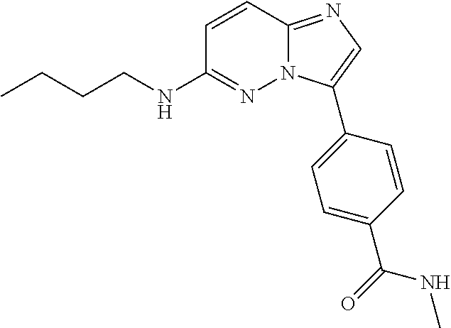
C1=CC2=NC=C(C3=CC=C(C(NC)=O)C=C3)N2N=C1NCCCC
